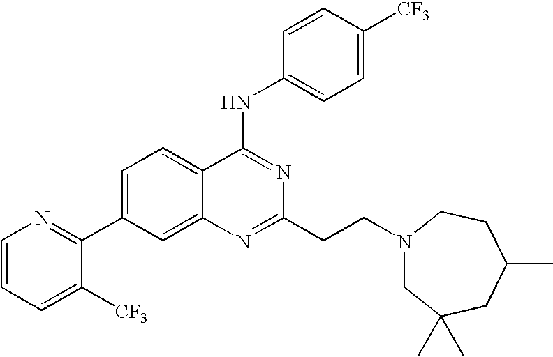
C1=CC=C([CF3])C(C2=CC=C3C(=C2)N=C(CCN2CC(C)(C)CC(C)CC2)N=C3NC2=CC=C([CF3])C=C2)=N1
